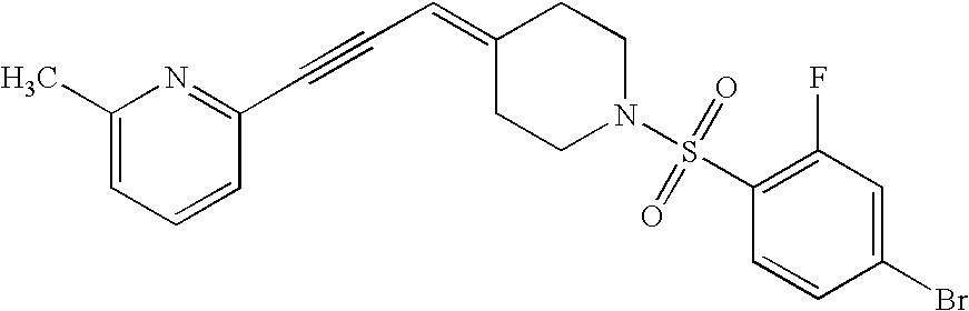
C1(C)=CC=CC(C#CC=C2CCN(S(C3=C(F)C=C(Br)C=C3)(=O)=O)CC2)=N1
